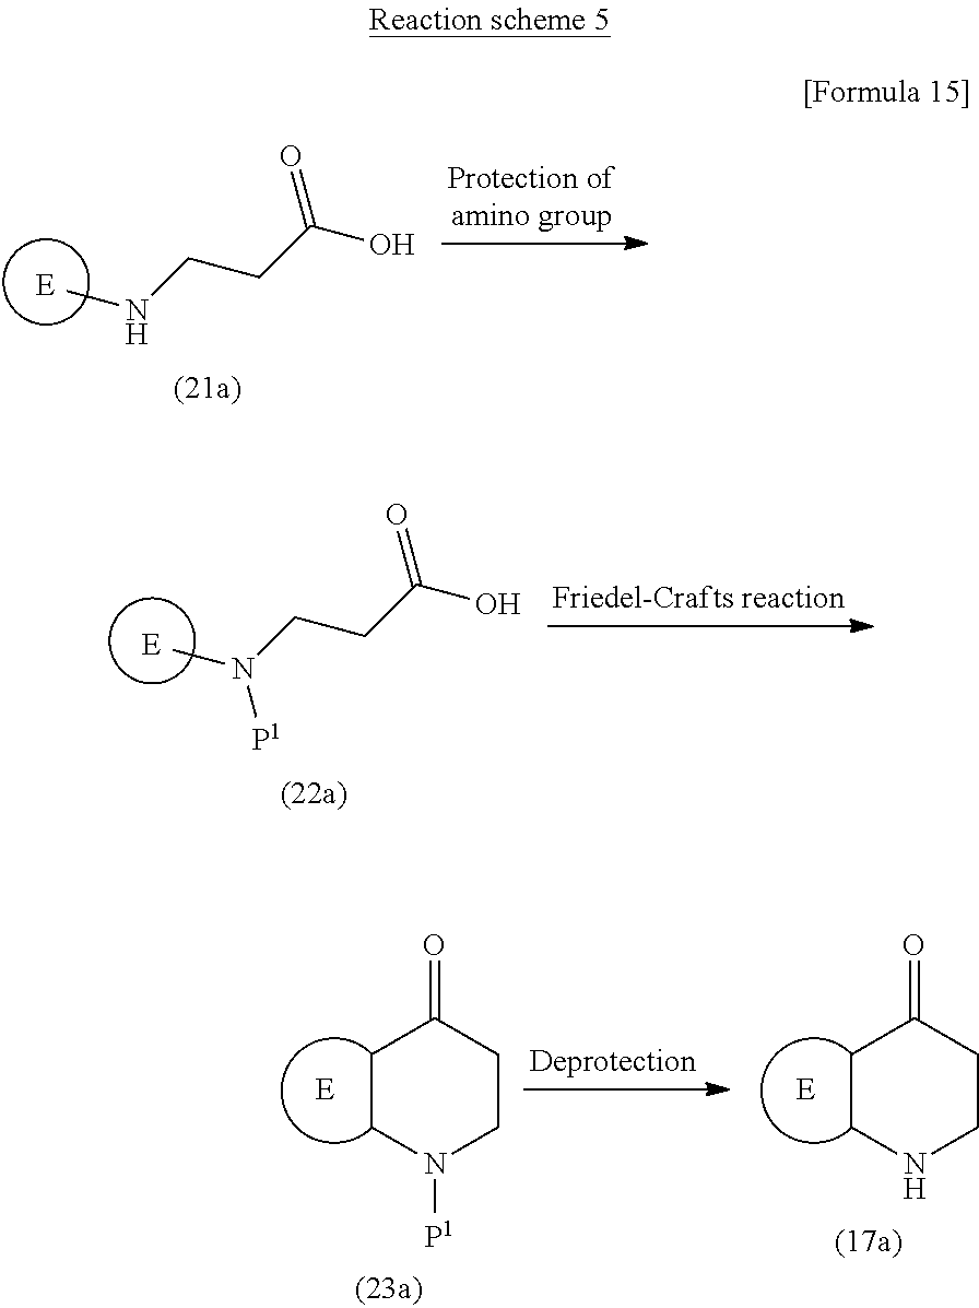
C1CN([P1])CCC1=O.C1CNCCC1=O.[E].CN(CCC(O)=O)[P1].[E].CNCCC(O)=O
